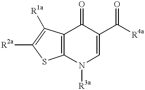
C12=C(SC([R2a])=C1[R1a])N([R3a])C=C(C([R4a])=O)C2=O
